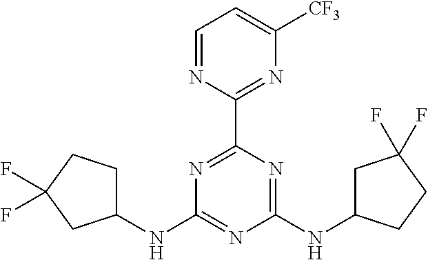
N1=C(C2=NC([CF3])=CC=N2)N=C(NC2CC(F)(F)CC2)N=C1NC1CCC(F)(F)C1
